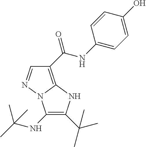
C1=NN2C(=C1C(NC1=CC=C(O)C=C1)=O)NC(C(C)(C)C)=C2NC(C)(C)C
